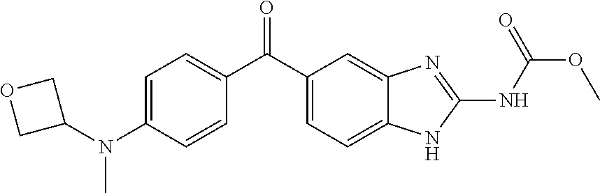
C1=C(N(C)C2COC2)C=CC(C(C2=CC=C3C(=C2)N=C(NC(=O)OC)N3)=O)=C1
